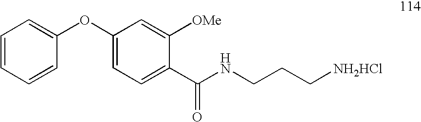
C1=CC=CC(OC2=CC=C(C(NCCC[NH2HCl])=O)C([OMe])=C2)=C1
